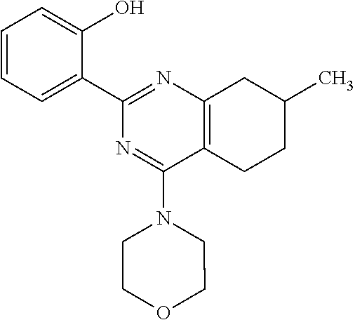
C1=CC=C(C2=NC3=C(C(N4CCOCC4)=N2)CCC(C)C3)C(O)=C1
